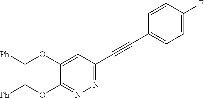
C1(OC[Ph])=NN=C(C#CC2=CC=C(F)C=C2)C=C1OC[Ph]
